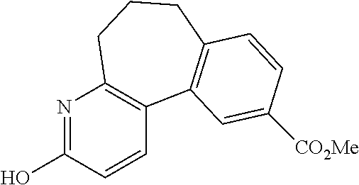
N1=C(O)C=CC2=C1CCCC1=C2C=C([CO2Me])C=C1
